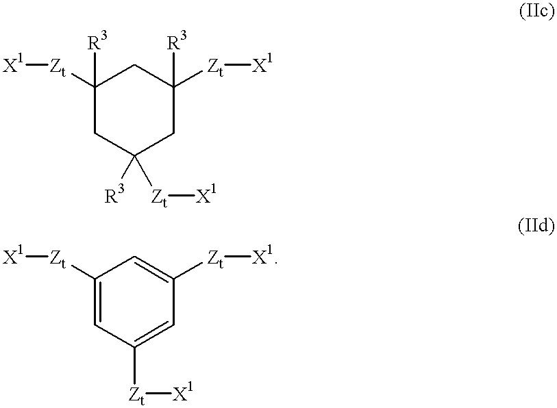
[X1][Zt]C1([R3])CC([R3])([Zt][X1])CC([Zt][X1])([R3])C1.[X1][Zt]C1=CC([Zt][X1])=CC([Zt][X1])=C1
